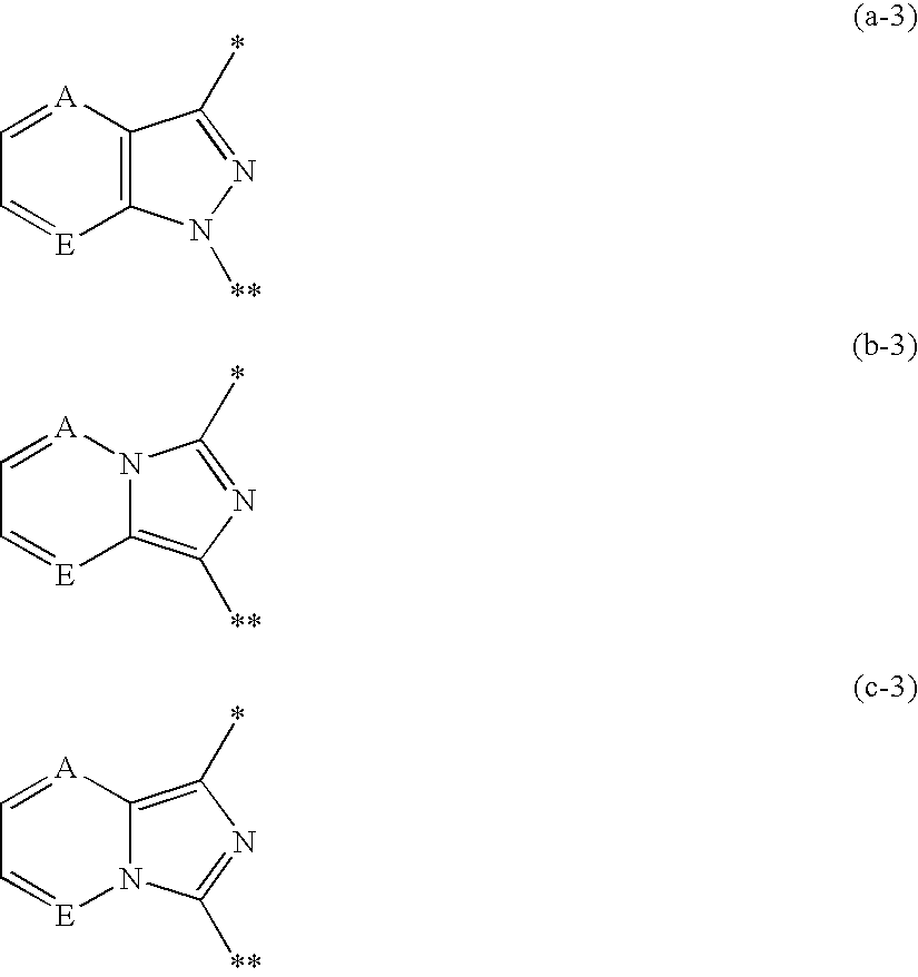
C12=C([A]=CC=[E]1)C(*)=NN2[**].C12=C([**])N=C(*)N1[A]=CC=[E]2.N12C(=C(*)N=C1[**])[A]=CC=[E]2
